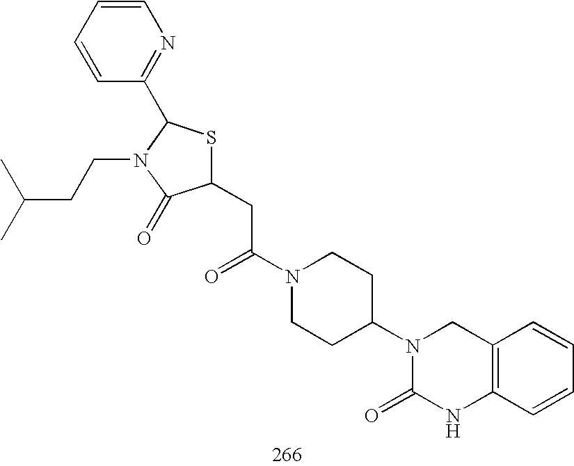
C1(CC(N2CCC(N3C(=O)NC4=C(C3)C=CC=C4)CC2)=O)SC(C2=NC=CC=C2)N(CCC(C)C)C1=O
